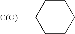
C1C([C(O)])CCCC1
